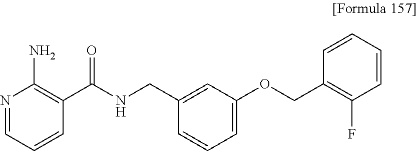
N1=CC=CC(C(NCC2=CC(OCC3=C(F)C=CC=C3)=CC=C2)=O)=C1N
